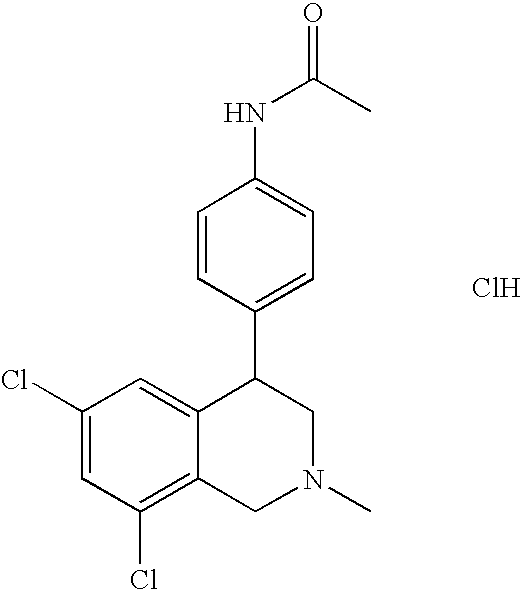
C1(Cl)=CC(Cl)=C2C(=C1)C(C1=CC=C(NC(C)=O)C=C1)CN(C)C2.Cl
